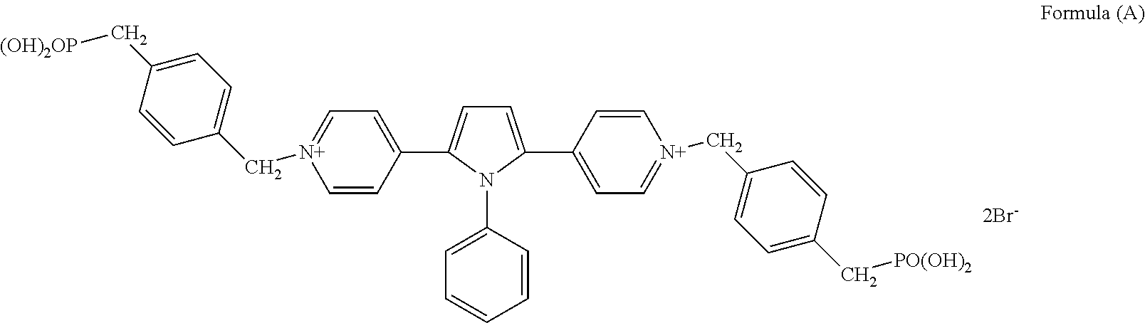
C1=C(C2=CC=[N+](CC3=CC=C(C[PO(OH)2])C=C3)C=C2)N(C2=CC=CC=C2)C(C2=CC=[N+](CC3=CC=C(C[(OH)2OP])C=C3)C=C2)=C1
